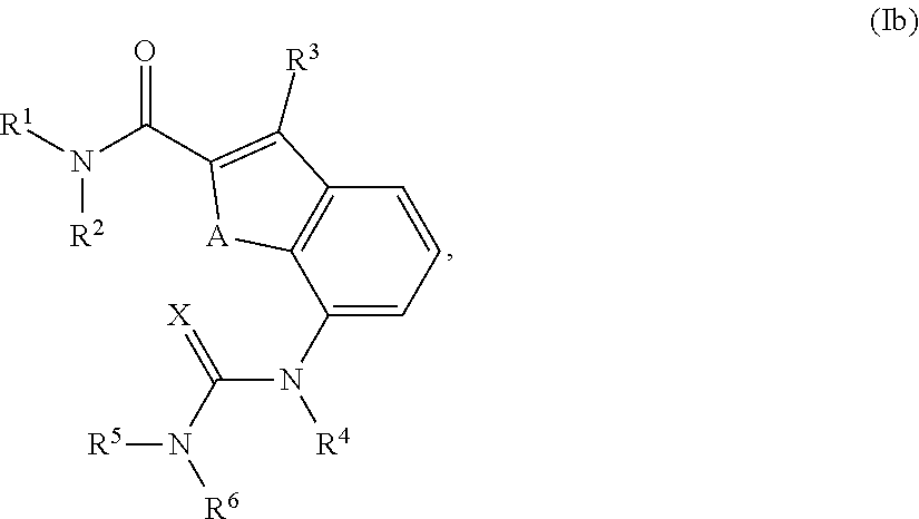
[R1]N(C(=O)C1=C([R3])C2=C([A]1)C(N([R4])C(N([R6])[R5])=[X])=CC=C2)[R2]
